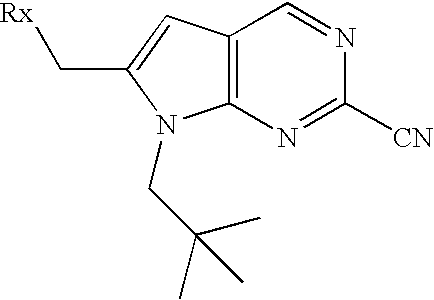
C12=C(C=C(C[Rx])N1CC(C)(C)C)C=NC([CN])=N2
